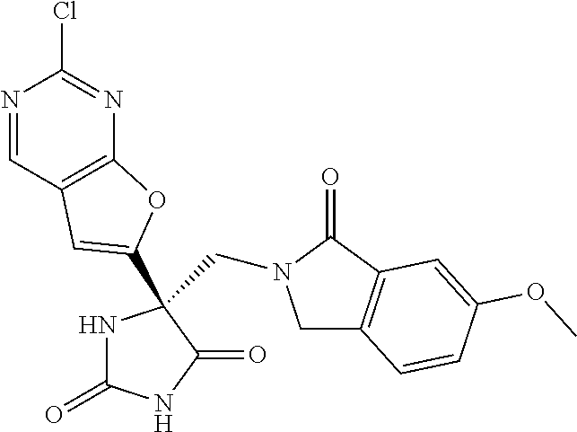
C1C2=C(C(=O)N1CC1(C3=CC4=C(N=C(Cl)N=C4)O3)NC(=O)NC1=O)C=C(OC)C=C2
